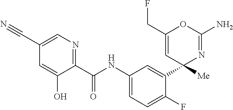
C1(C(NC2=CC=C(F)C(C3([Me])N=C(N)OC(CF)=C3)=C2)=O)=NC=C(C#N)C=C1O
